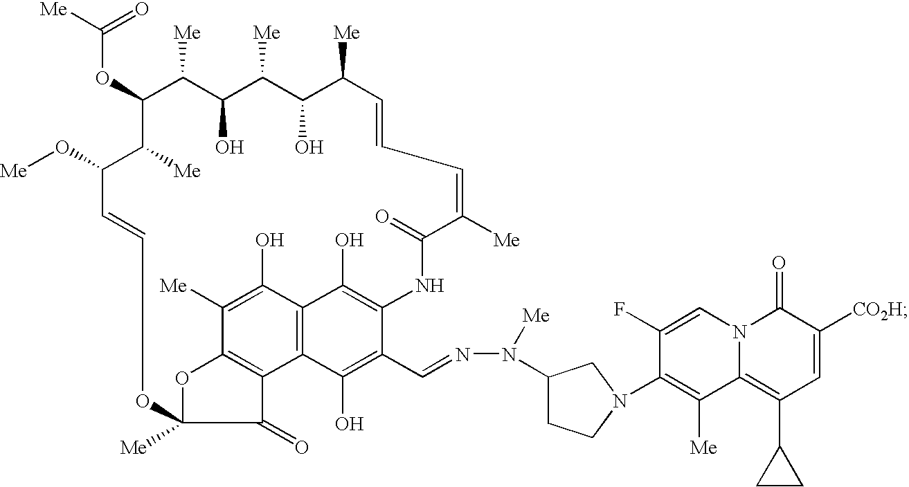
C(OC1C([Me])C(O)C([Me])C(O)C([Me])C=CC=C([Me])C(=O)NC2=C(O)C3=C(C(O)=C2C=NN(C2CCN(C4=C([Me])C5=C(C6CC6)C=C([CO2H])C(=O)N5C=C4F)C2)[Me])C2=C(C([Me])=C3O)OC([Me])(C2=O)OC=CC(O[Me])C1[Me])([Me])=O
